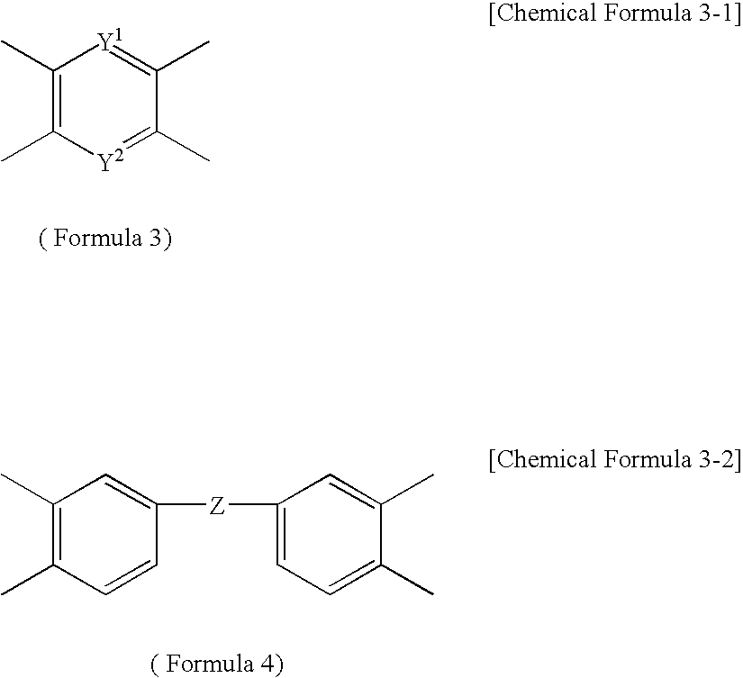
C1(C)=C(C)[Y2]=C(C)C(C)=[Y1]1.C1(C)=C(C)C=CC([Z]C2=CC=C(C)C(C)=C2)=C1
